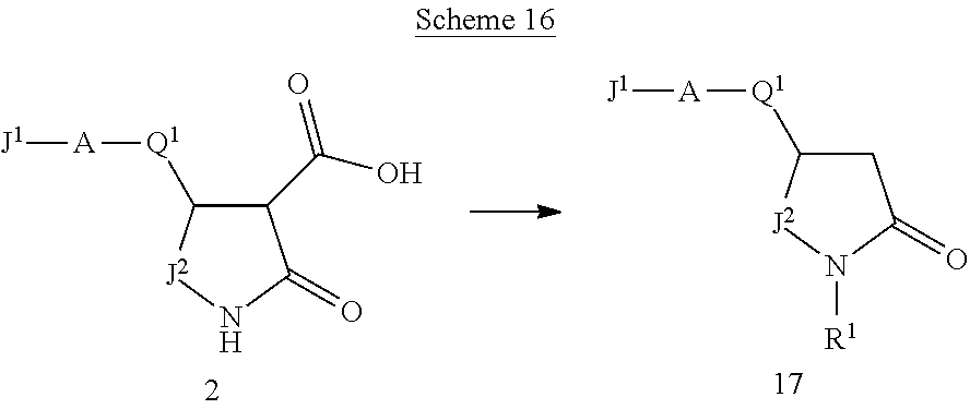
C1(C(O)=O)C([Q1][A][J1])[J2]NC1=O.C1C([Q1][A][J1])[J2]N([R1])C1=O
